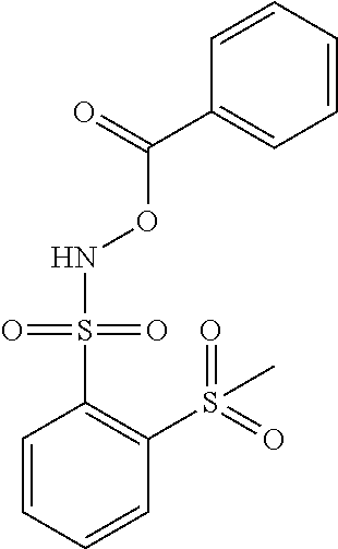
N(OC(=O)C1=CC=CC=C1)S(C1=C(S(C)(=O)=O)C=CC=C1)(=O)=O
